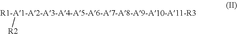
[R1-A1-A2-A3-A4-A5-A6-A7-A8-A9-A10-A11-R3][R2]
